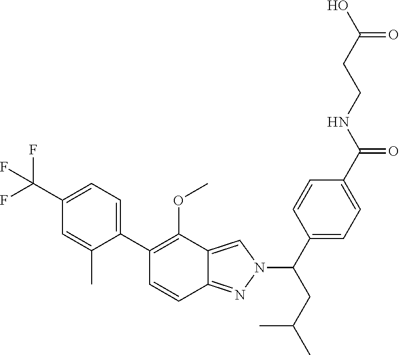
C1(C(F)(F)F)=CC=C(C2=C(OC)C3=CN(C(CC(C)C)C4=CC=C(C(NCCC(O)=O)=O)C=C4)N=C3C=C2)C(C)=C1
